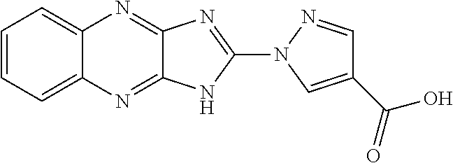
C1=C2N=C3N=C(N4N=CC(C(=O)O)=C4)NC3=NC2=CC=C1
